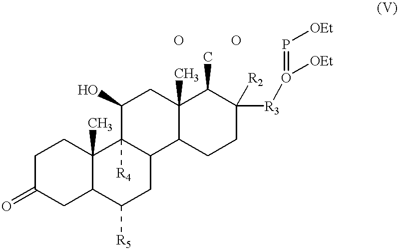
C1C(=O)CC2C(C)(C1)C1([R4])C(CC2[R5])C2C(C)(CC1O)C(C)C([R3]O([OEt])=P[OEt])([R2])CC2.O.O
